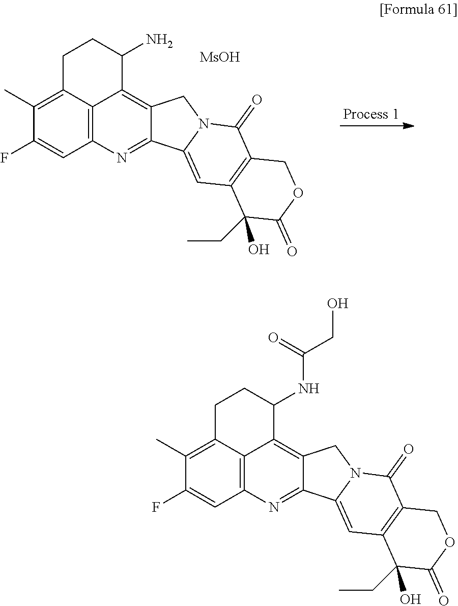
C1(C)=C2C3=C(C=C1F)N=C1C(=C3C(NC(=O)CO)CC2)CN2C1=CC1=C(C2=O)COC(=O)C1(CC)O.C1(C)=C2C3=C(C=C1F)N=C1C(=C3C(N)CC2)CN2C1=CC1=C(C2=O)COC(=O)C1(CC)O.[MsOH]
